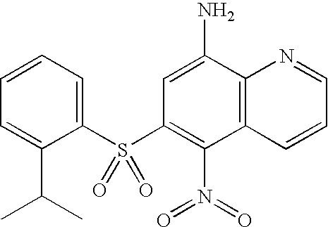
C1=CC=C(C(C)C)C(S(=O)(C2=C(N(=O)=O)C3=C(C(N)=C2)N=CC=C3)=O)=C1
